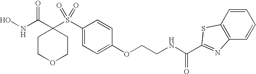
N(C(C1(S(C2=CC=C(OCCNC(=O)C3=NC4=C(C=CC=C4)S3)C=C2)(=O)=O)CCOCC1)=O)O
